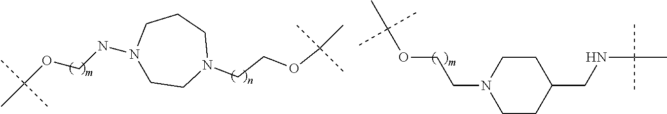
N1(NCOC(C)(C)C)CCN(CCOC(C)(C)C)CCC1.N1(CCOC(C)(C)C)CCC(CNC(C)(C)C)CC1
